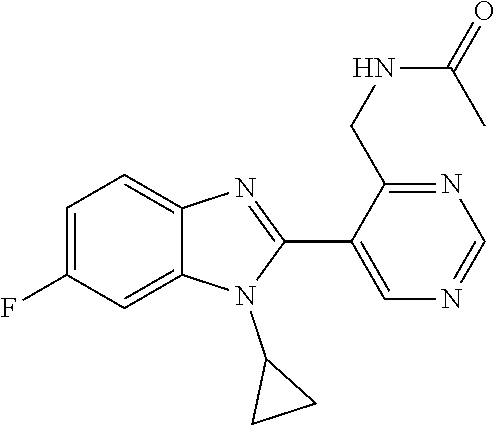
C1=C(F)C=C2C(=C1)N=C(C1=CN=CN=C1CNC(=O)C)N2C1CC1
